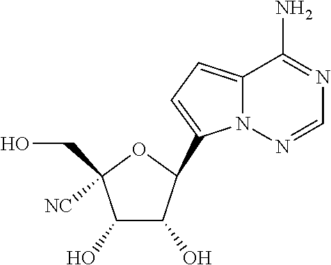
C12=CC=C(C3OC([NC])(CO)C(O)C3O)N1N=CN=C2N
